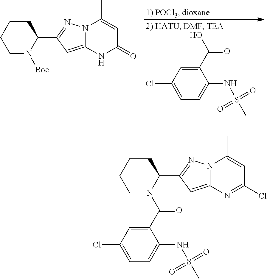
C1(Cl)=CC=C(NS(C)(=O)=O)C(C(O)=O)=C1.C1CCC(C2=NN3C(=C2)NC(=O)C=C3C)N([Boc])C1.C1CCC(C2=NN3C(=C2)N=C(Cl)C=C3C)N(C(C2=CC(Cl)=CC=C2NS(C)(=O)=O)=O)C1
